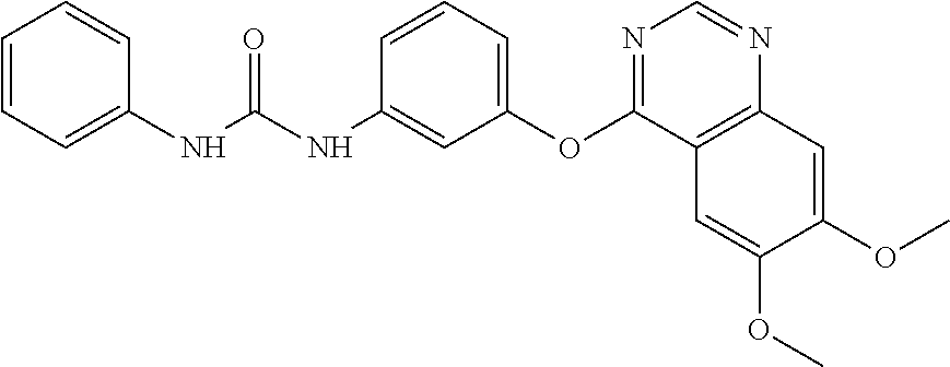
C1=CC=C(NC(NC2=CC(OC3=NC=NC4=C3C=C(OC)C(OC)=C4)=CC=C2)=O)C=C1
